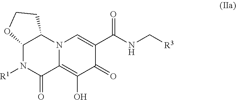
C1(O)=C2C(=O)N([R1])C3OCCC3N2C=C(C(=O)NC[R3])C1=O
